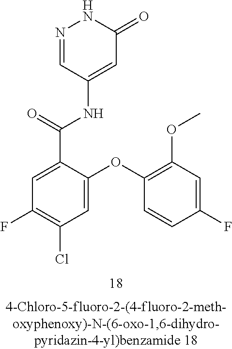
N1=CC(NC(C2=CC(F)=C(Cl)C=C2OC2=C(OC)C=C(F)C=C2)=O)=CC(=O)N1
